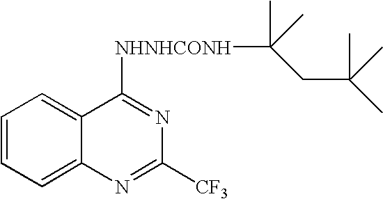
C1=CC=C2C(=C1)C([NHNHCONH]C(C)(CC(C)(C)C)C)=NC([CF3])=N2
